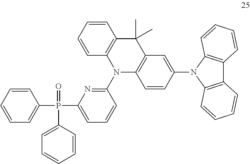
C1=CC=CC(P(=O)(C2=CC=CC=C2)C2=CC=CC(N3C4=C(C(C)(C)C5=C3C=CC(N3C6=C(C7=C3C=CC=C7)C=CC=C6)=C5)C=CC=C4)=N2)=C1
